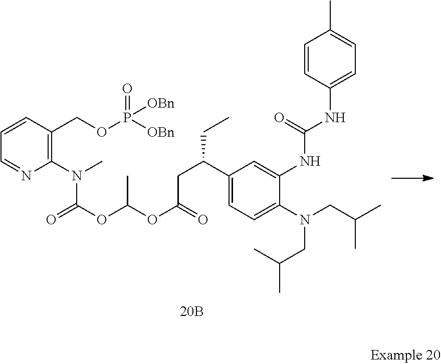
P([OBn])([OBn])(OCC1=C(N(C)C(=O)OC(OC(CC(CC)C2=CC=C(N(CC(C)C)CC(C)C)C(NC(NC3=CC=C(C)C=C3)=O)=C2)=O)C)N=CC=C1)=O
